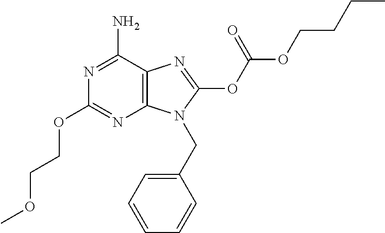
C12=C(C(N)=NC(OCCOC)=N1)N=C(OC(OCCCC)=O)N2CC1=CC=CC=C1
